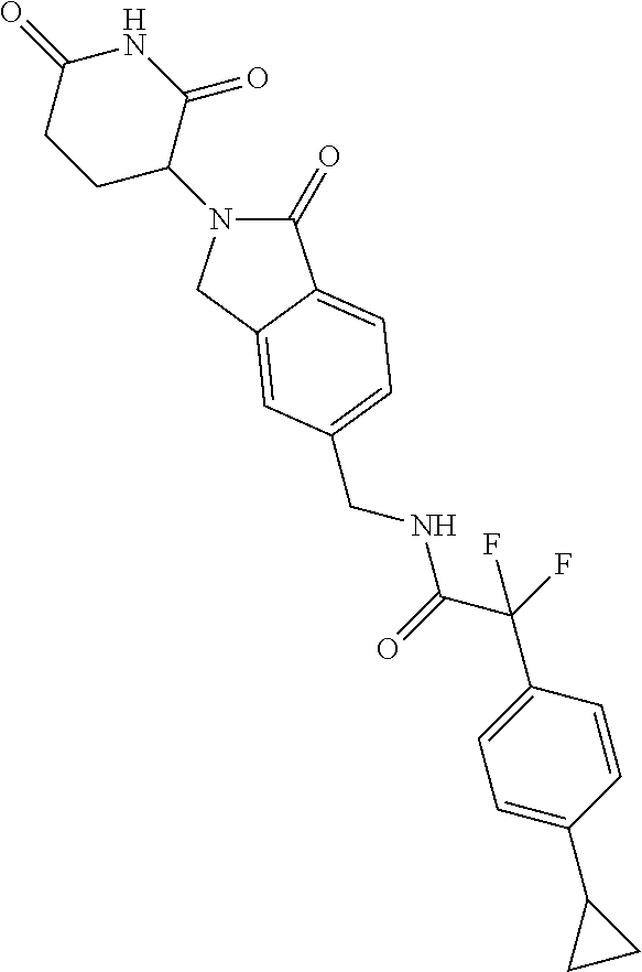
C1(=O)N(C2C(=O)NC(=O)CC2)CC2=CC(CNC(=O)C(C3=CC=C(C4CC4)C=C3)(F)F)=CC=C12
